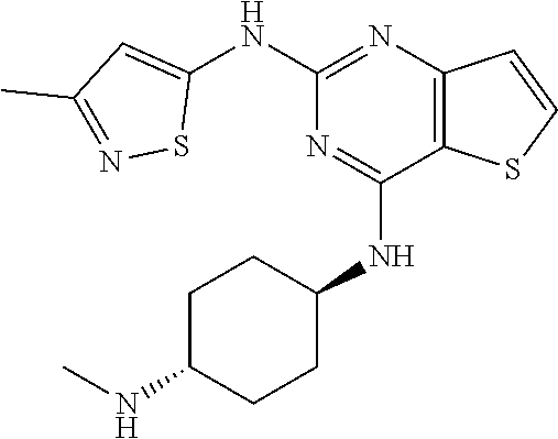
C1(NC2=CC(C)=NS2)=NC2=C(C(NC3CCC(NC)CC3)=N1)SC=C2
